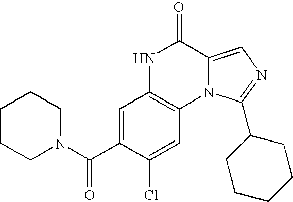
N12C(=CN=C1C1CCCCC1)C(=O)NC1=C2C=C(Cl)C(C(N2CCCCC2)=O)=C1
